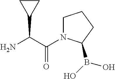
NC(C(=O)N1CCCC1B(O)O)C1CC1
